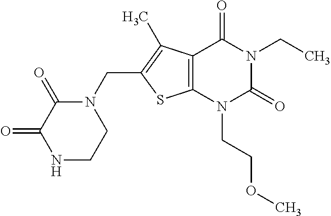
C12=C(N(CCOC)C(=O)N(CC)C1=O)SC(CN1C(=O)C(=O)NCC1)=C2C
